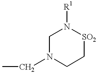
C1N(CC)CC[SO2]N1[R1]
